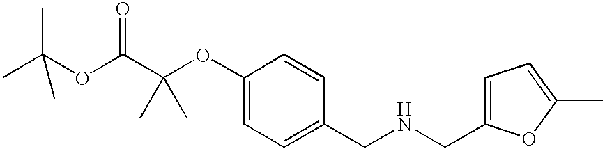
CC(OC(C(OC1=CC=C(CNCC2=CC=C(C)O2)C=C1)(C)C)=O)(C)C
